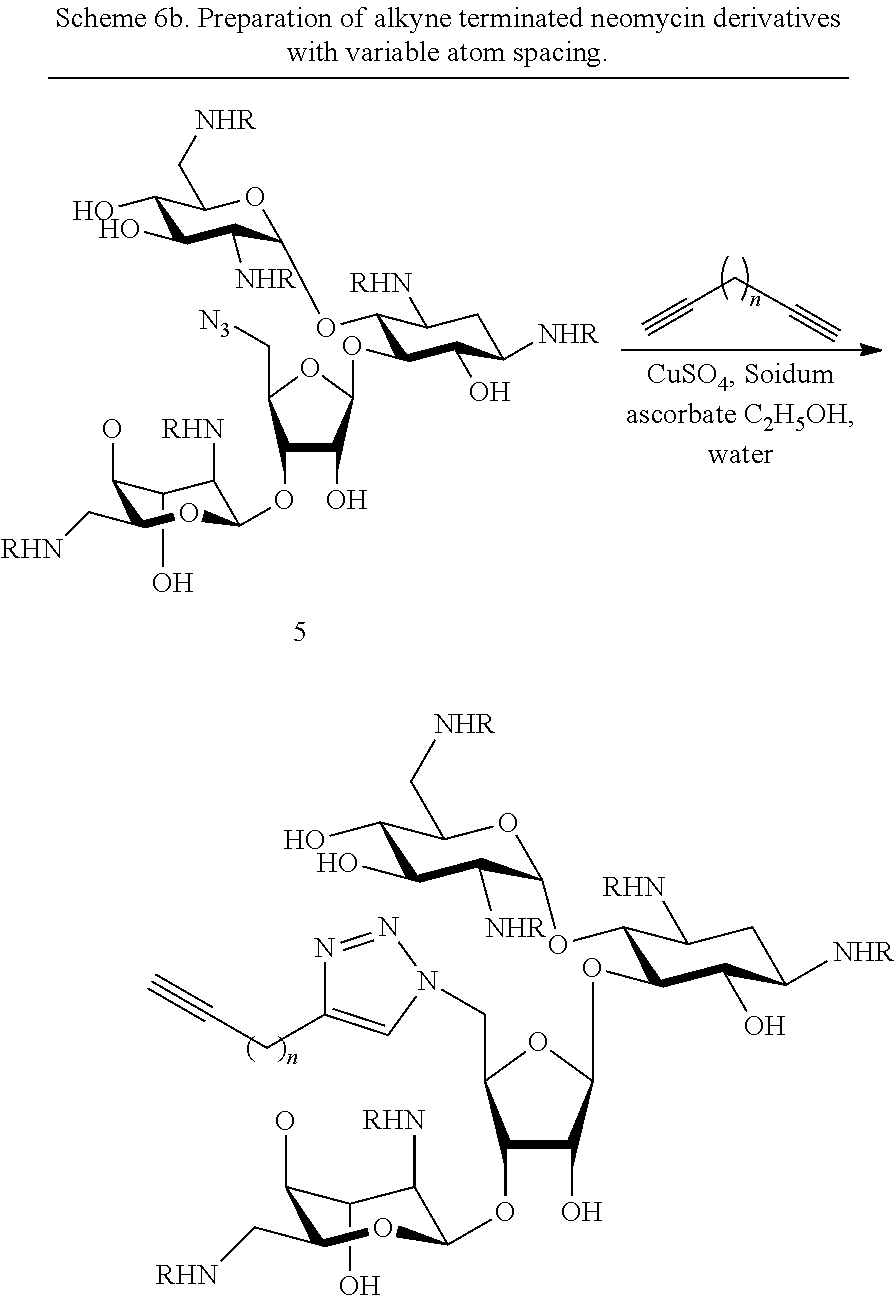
C1(O)C(O)C([NHR])C(OC2C(OC3C(O)C(OC4C([RHN])C(O)C(O)C(C[RHN])O4)C(CN4C=C(CC#C)N=N4)O3)C(O)C([NHR])CC2[RHN])OC1C[NHR].C(CC#C)#C.C1(O)C(O)C([NHR])C(OC2C(OC3C(O)C(OC4C([RHN])C(O)C(O)C(C[RHN])O4)C(C[N3])O3)C(O)C([NHR])CC2[RHN])OC1C[NHR]
